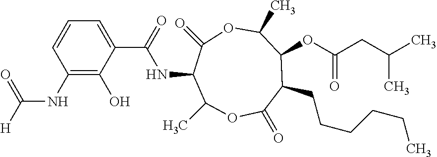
C1(=O)OC(C)C(NC(C2=CC=CC(NC([H])=O)=C2O)=O)C(=O)OC(C)C(OC(CC(C)C)=O)C1CCCCCC
